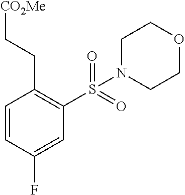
C1=CC(F)=CC(S(=O)(=O)N2CCOCC2)=C1CC[CO2Me]
